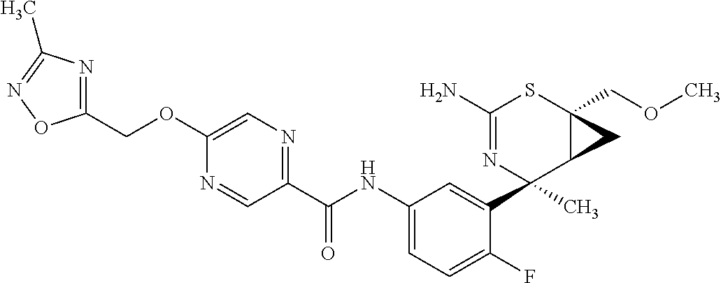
C1(N)=NC(C2=CC(NC(C3=NC=C(OCC4=NC(C)=NO4)N=C3)=O)=CC=C2F)(C)C2C(COC)(S1)C2
